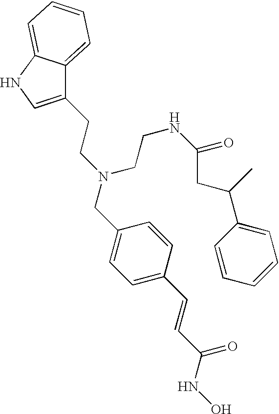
C(N(CC1=CC=C(C=CC(NO)=O)C=C1)CCNC(CC(C)C1=CC=CC=C1)=O)CC1=CNC2=CC=CC=C12
